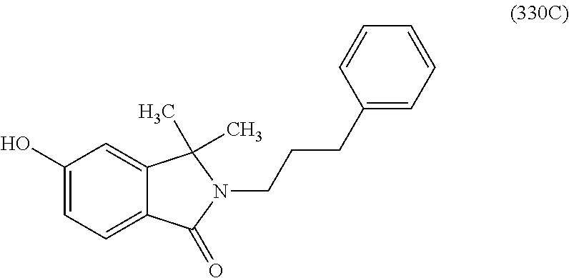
C1(O)=CC=C2C(=C1)C(C)(C)N(CCCC1=CC=CC=C1)C2=O
